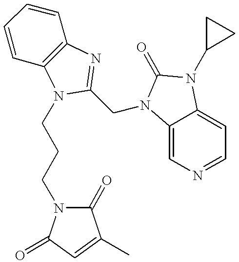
C1=CC2=C(C=C1)N=C(CN1C3=CN=CC=C3N(C3CC3)C1=O)N2CCCN1C(=O)C(C)=CC1=O
